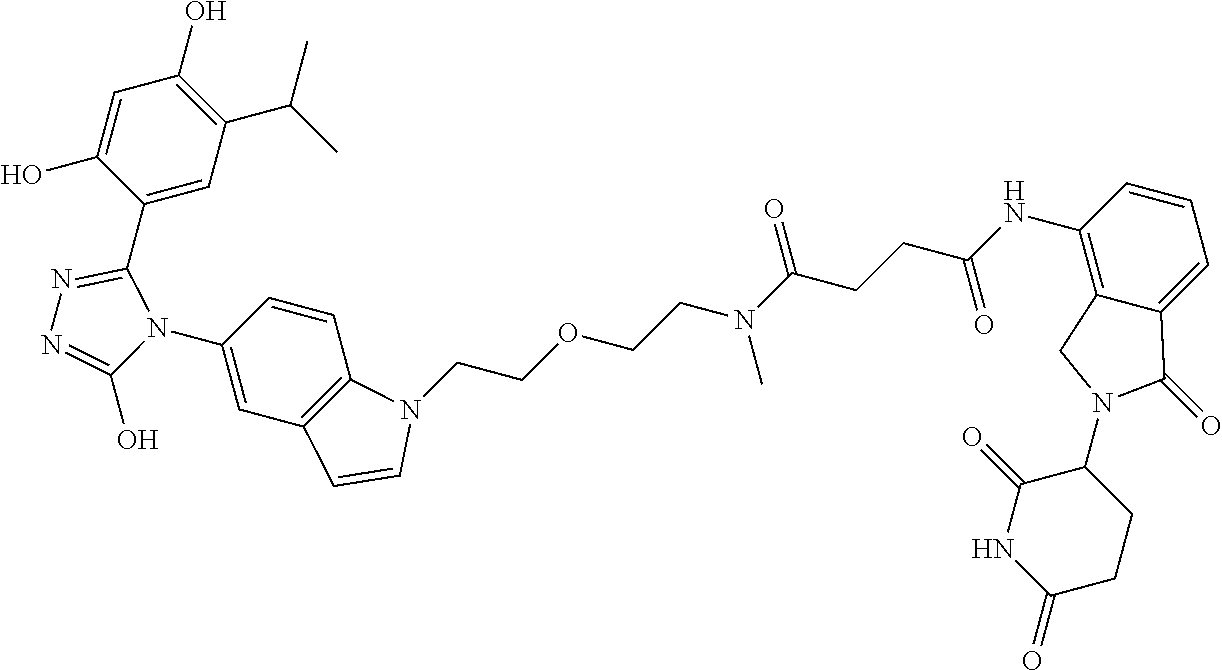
C1(C2=NN=C(O)N2C2=CC3=C(C=C2)N(CCOCCN(C(CCC(NC2=C4C(=CC=C2)C(=O)N(C2C(=O)NC(=O)CC2)C4)=O)=O)C)C=C3)=CC(C(C)C)=C(O)C=C1O
